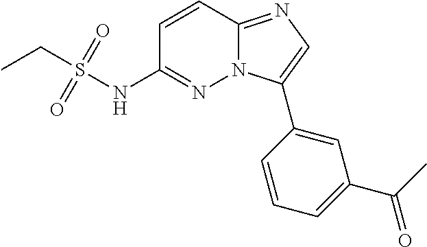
O=S(NC1=NN2C(=NC=C2C2=CC(C(C)=O)=CC=C2)C=C1)(=O)CC
